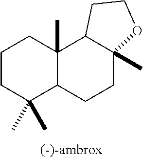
C12(C)C(CCC3(C)C1CCO3)C(C)(C)CCC2
